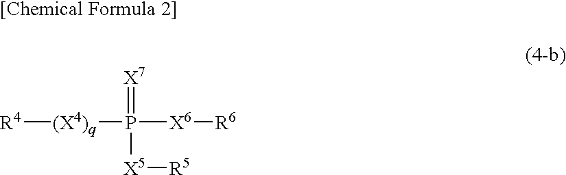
[R4][(X4)q]P([X6][R6])([X5][R5])=[X7].[[Chemical Formula 2]]
